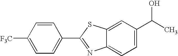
C1=CC([F3C])=CC=C1C1=NC2=CC=C(C(C)O)C=C2S1
